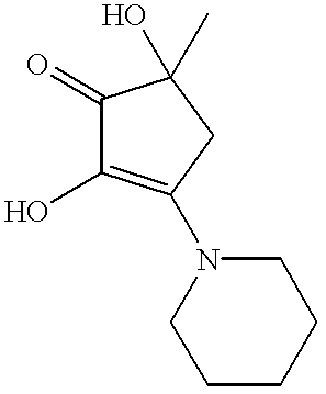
C1(=O)C(O)=C(N2CCCCC2)CC1(O)C
